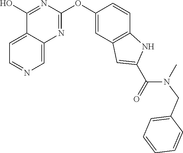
C12=CC=NC=C1N=C(OC1=CC3=C(C=C1)NC(C(N(C)CC1=CC=CC=C1)=O)=C3)N=C2O
